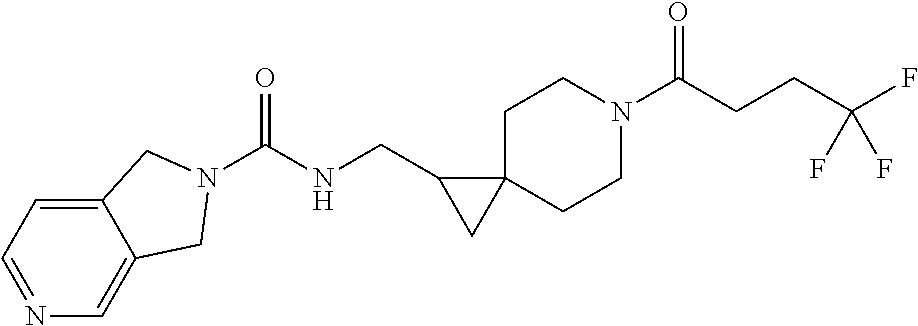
C12=CC=NC=C1CN(C(NCC1CC13CCN(C(CCC(F)(F)F)=O)CC3)=O)C2
